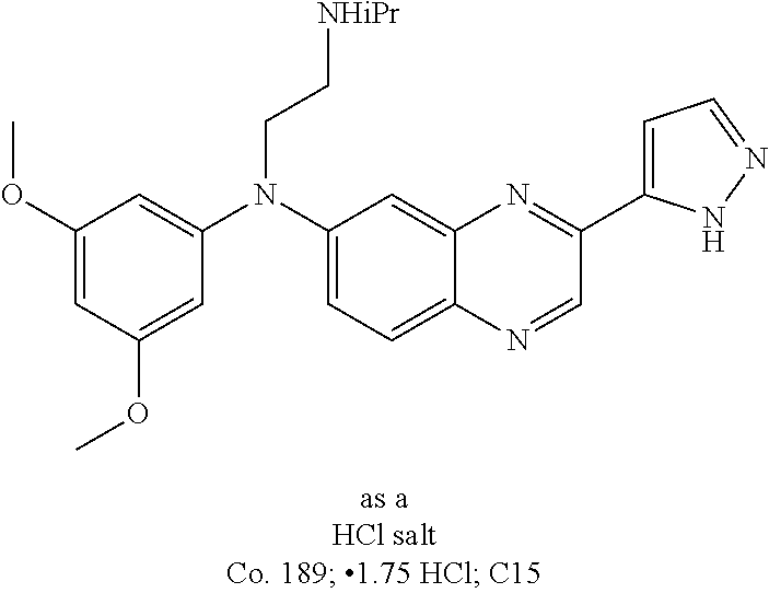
C1(OC)=CC(OC)=CC(N(C2=CC=C3C(=C2)N=C(C2=CC=NN2)C=N3)CC[NHiPr])=C1
